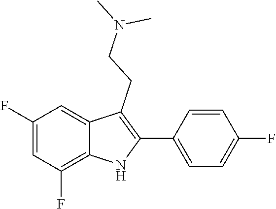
N(CCC1=C(C2=CC=C(F)C=C2)NC2=C(F)C=C(F)C=C21)(C)C
